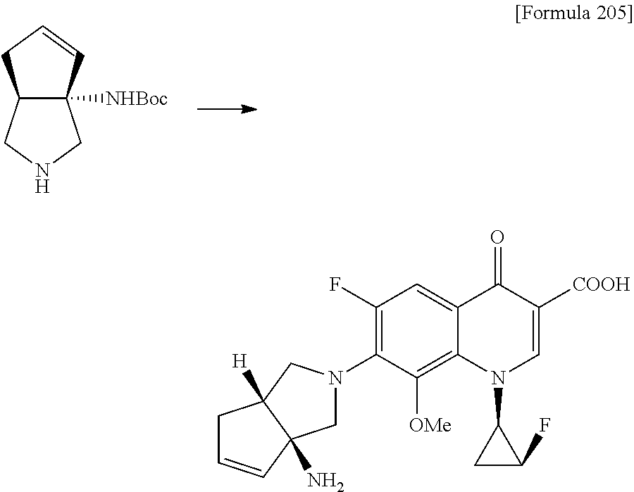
C12C([NHBoc])(C=CC1)CNC2.C1N(C2=C(F)C=C3C(=C2[OMe])N(C2CC2F)C=C([COOH])C3=O)CC2([H])C1(N)C=CC2
